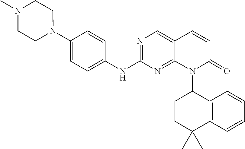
N1(C2=CC=C(NC3=NC=C4C(=N3)N(C3C5=C(C=CC=C5)C(C)(C)CC3)C(=O)C=C4)C=C2)CCN(C)CC1
